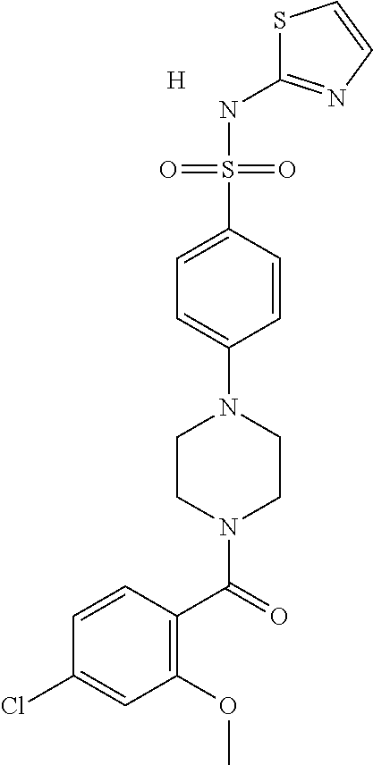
C1(OC)=C(C(N2CCN(C3=CC=C(S(NC4=NC=CS4)(=O)=O)C=C3)CC2)=O)C=CC(Cl)=C1.[H]
